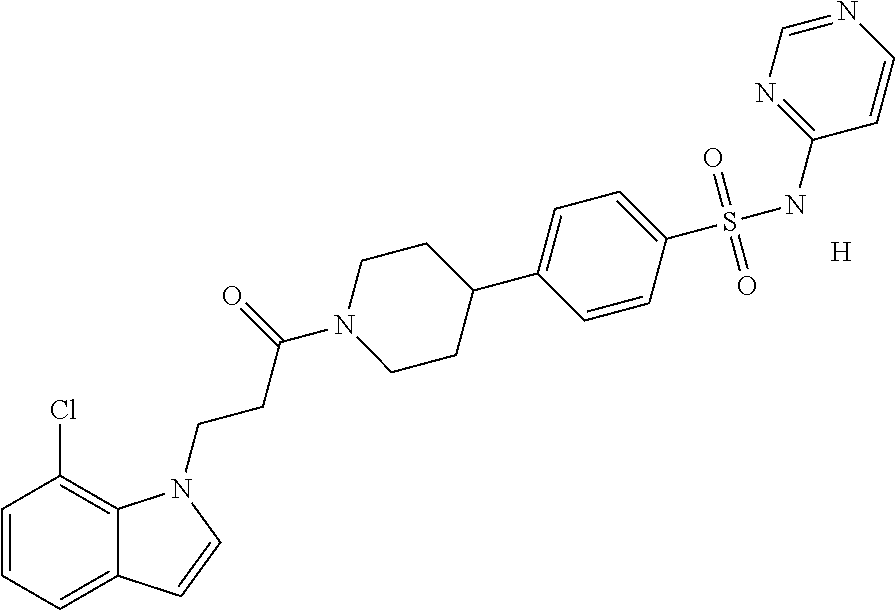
C1=CC=C2C(=C1Cl)N(CCC(N1CCC(C3=CC=C(S(NC4=NC=NC=C4)(=O)=O)C=C3)CC1)=O)C=C2.[H]
